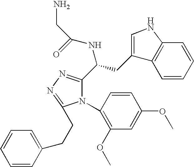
C1=CC=CC2=C1C(CC(C1=NN=C(CCC3=CC=CC=C3)N1C1=C(OC)C=C(OC)C=C1)NC(=O)CN)=CN2
